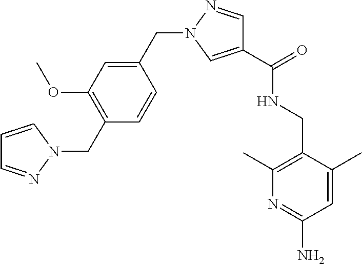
C1(C(=O)NCC2=C(C)N=C(N)C=C2C)=CN(CC2=CC(OC)=C(CN3C=CC=N3)C=C2)N=C1
